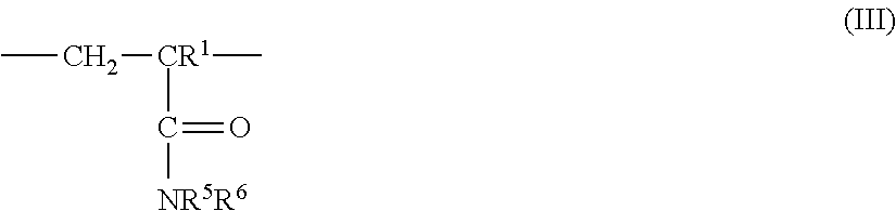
CC[CR1](C)C([NR5R6])=O
